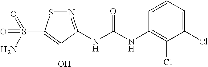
N1=C(NC(=O)NC2=C(Cl)C(Cl)=CC=C2)C(O)=C(S(=O)(=O)N)S1
